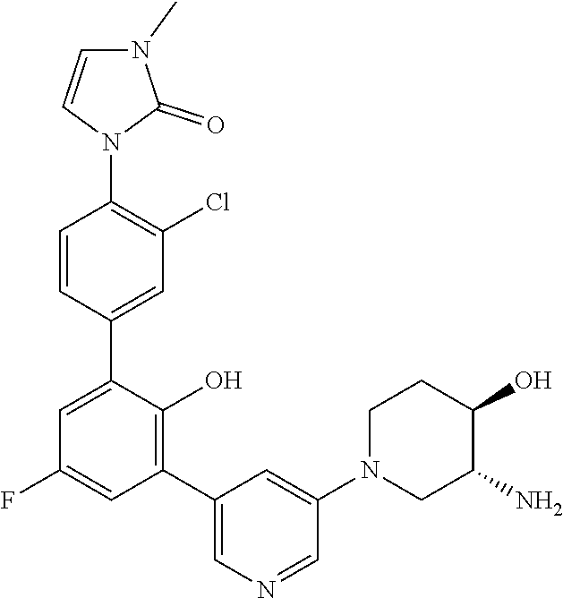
C1=CN(C2=C(Cl)C=C(C3=CC(F)=CC(C4=CN=CC(N5CCC(O)C(N)C5)=C4)=C3O)C=C2)C(=O)N1C
